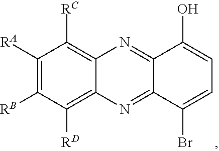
C1([RA])=C([RB])C([RD])=C2C(=C1[RC])N=C1C(=N2)C(Br)=CC=C1O
